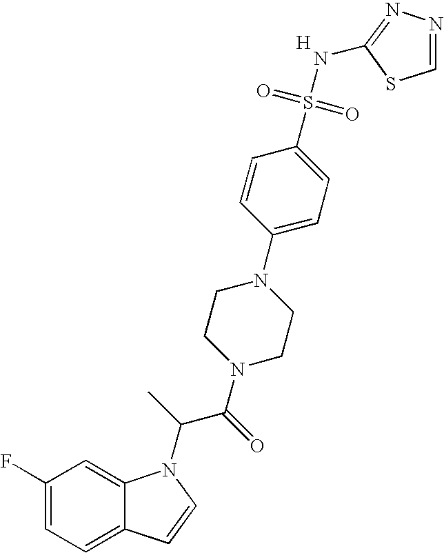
C1(F)=CC=C2C(=C1)N(C(C(N1CCN(C3=CC=C(S(=O)(=O)NC4=NN=CS4)C=C3)CC1)=O)C)C=C2.[H]
